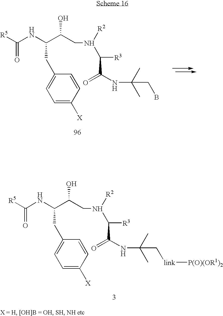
C1=C([X])C=CC(CC(C(CN(C([R3])C([N H]C(C)(C)CB)=O)[R2])O)NC([R5])=O)=C1.C1=C([X])C=CC(CC(C(CN(C([R3])C([N H]C(C)(C)C[link][P(O)(OR1)2])=O)[R2])O)NC([R5])=O)=C1
